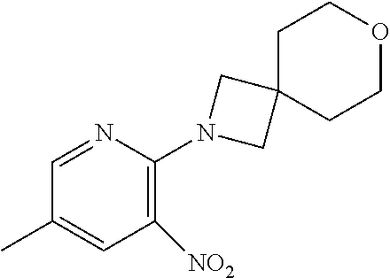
N1=CC(C)=CC([NO2])=C1N1CC2(C1)CCOCC2
